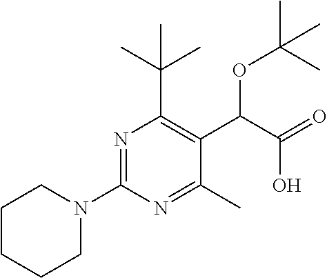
N1(C2=NC(C(C)(C)C)=C(C(C(=O)O)OC(C)(C)C)C(C)=N2)CCCCC1
